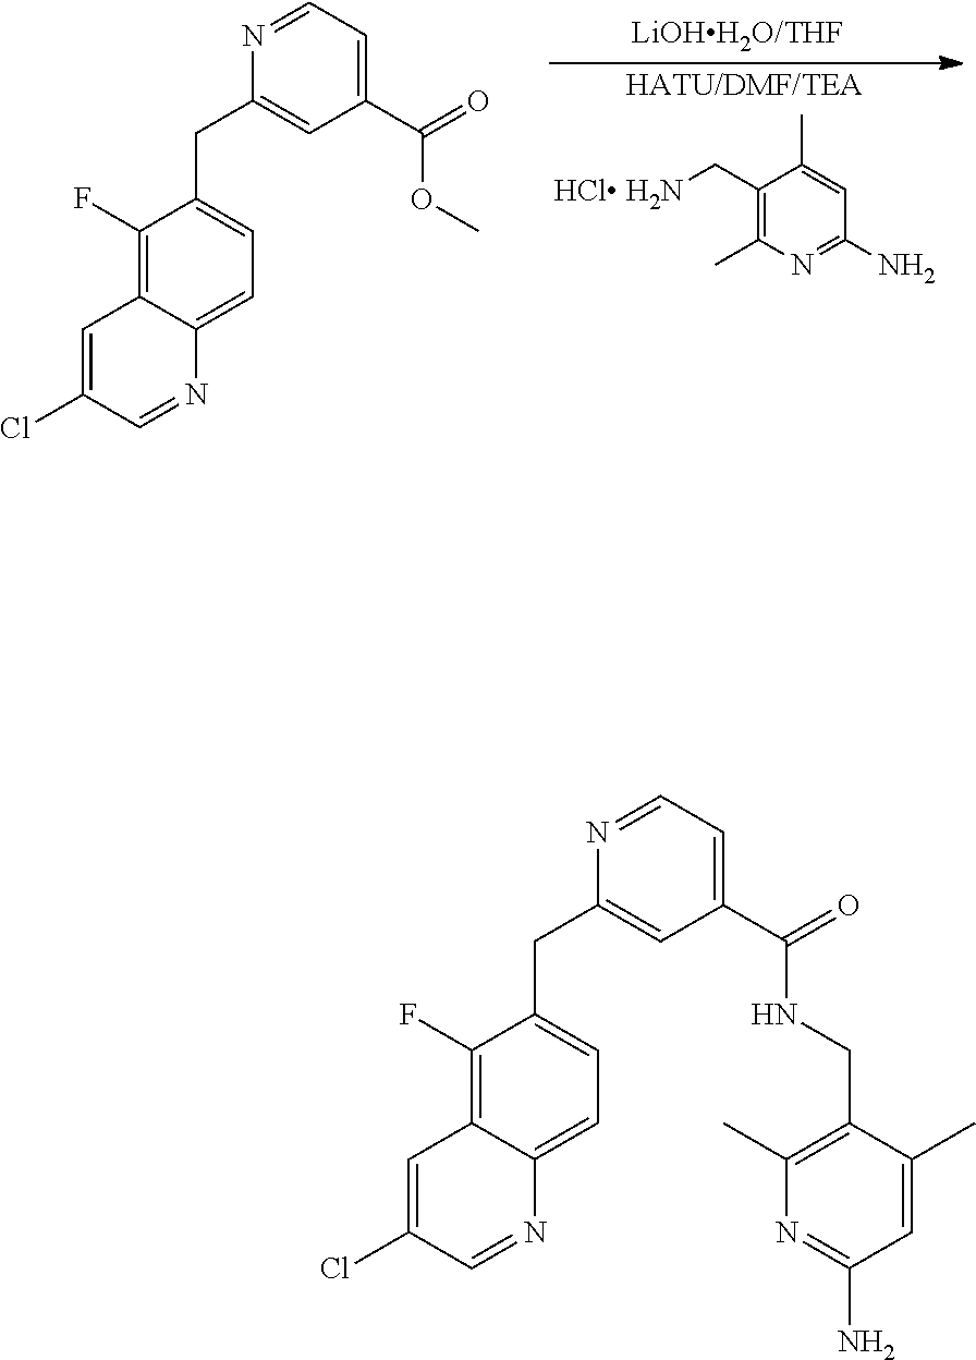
N1=CC=C(C(=O)NCC2=C(C)N=C(N)C=C2C)C=C1CC1=CC=C2C(=C1F)C=C(Cl)C=N2.N1=CC=C(C(=O)OC)C=C1CC1=CC=C2C(=C1F)C=C(Cl)C=N2.C1(C[HCl H2N])=C(C)N=C(N)C=C1C
